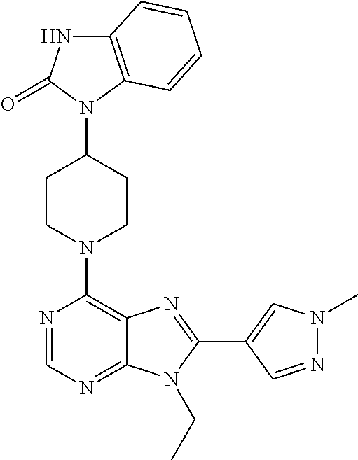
C12=C(C=CC=C1)N(C1CCN(C3=C4C(=NC=N3)N(CC)C(C3=CN(C)N=C3)=N4)CC1)C(=O)N2
